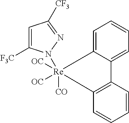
C1=CC2=C(C=C1)[Re](N1C([F3C])=CC([CF3])=N1)([CO])([OC])([OC])C1=CC=CC=C21
